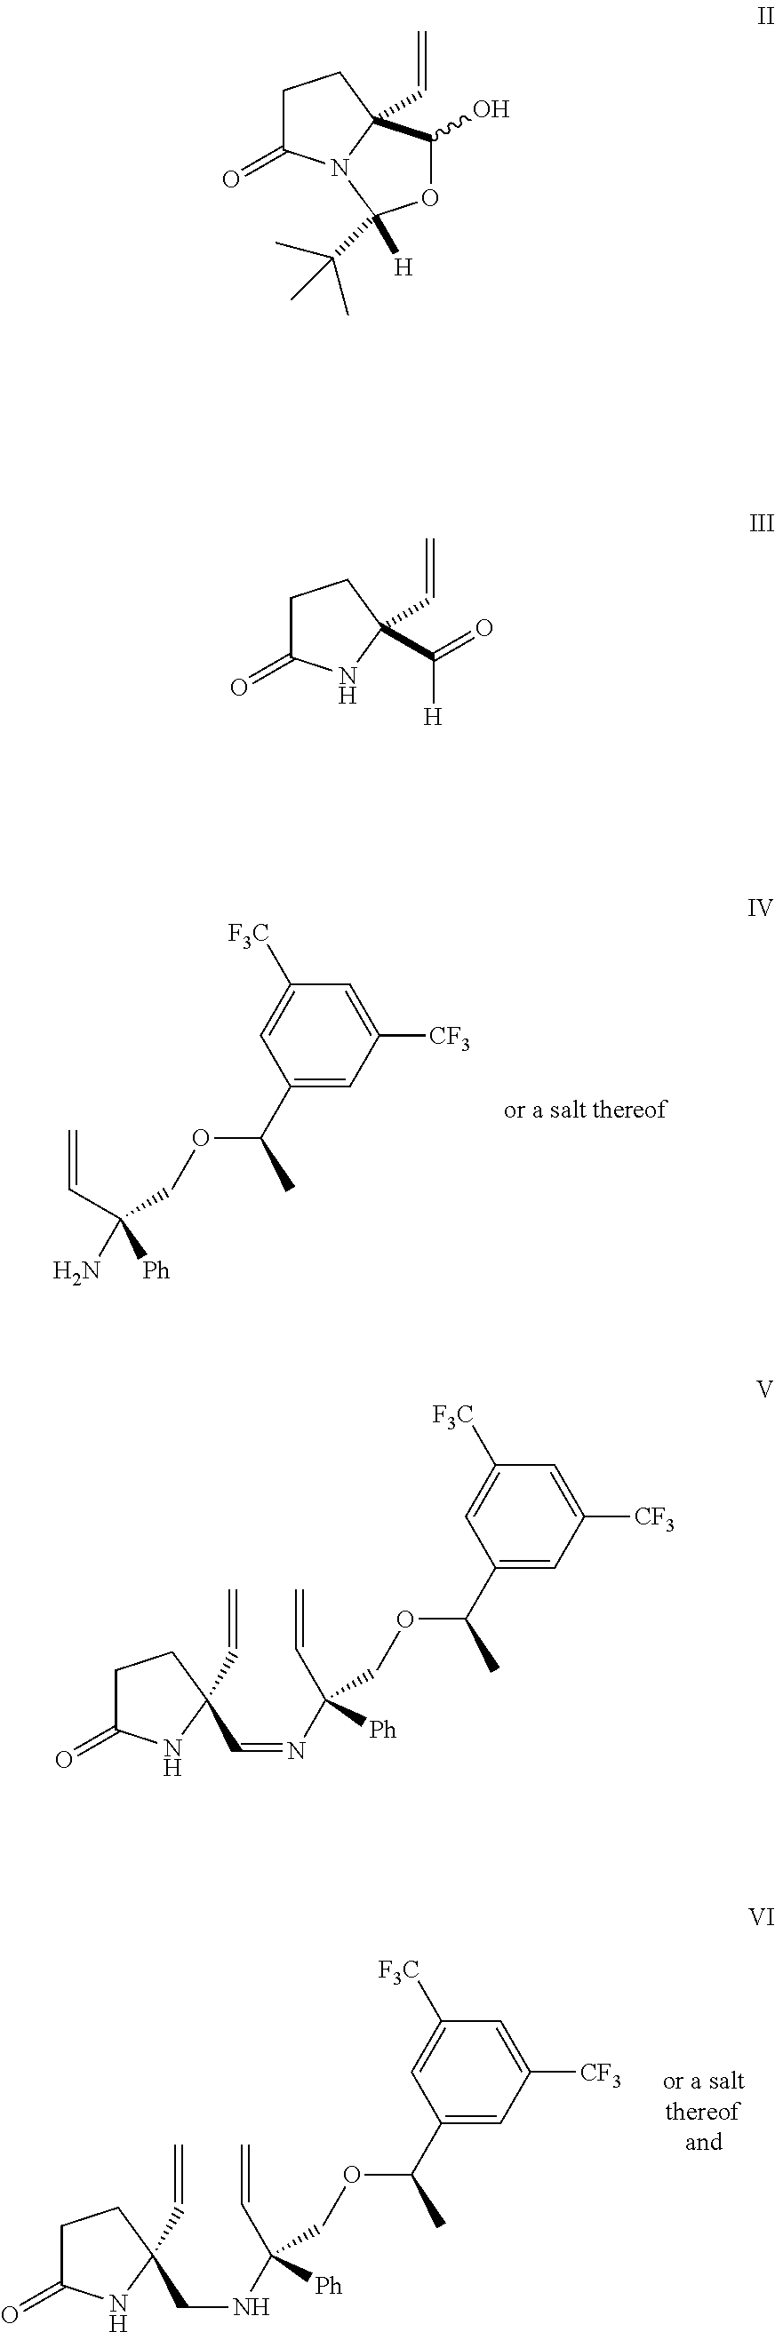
C1(C(OCC(C=C)(N)[Ph])C)=CC([CF3])=CC([F3C])=C1.C1(C(OCC([Ph])(C=C)NCC2(C=C)CCC(=O)N2)C)=CC([CF3])=CC([F3C])=C1.C1C(=O)N2C(C=C)(C1)C(O)OC2([H])C(C)(C)C.C1C(=O)NC(C=C)(C([H])=O)C1.C1(C(OCC([Ph])(C=C)N=CC2(C=C)CCC(=O)N2)C)=CC([CF3])=CC([F3C])=C1
